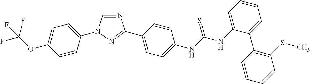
C1=CC(N2C=NC(C3=CC=C(NC(NC4=CC=CC=C4C4=C(SC)C=CC=C4)=S)C=C3)=N2)=CC=C1OC(F)(F)F
